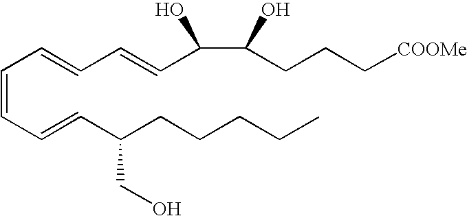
C(=CC=CC(CCCCC)CO)C=CC=CC(C(CCC[COOMe])O)O
